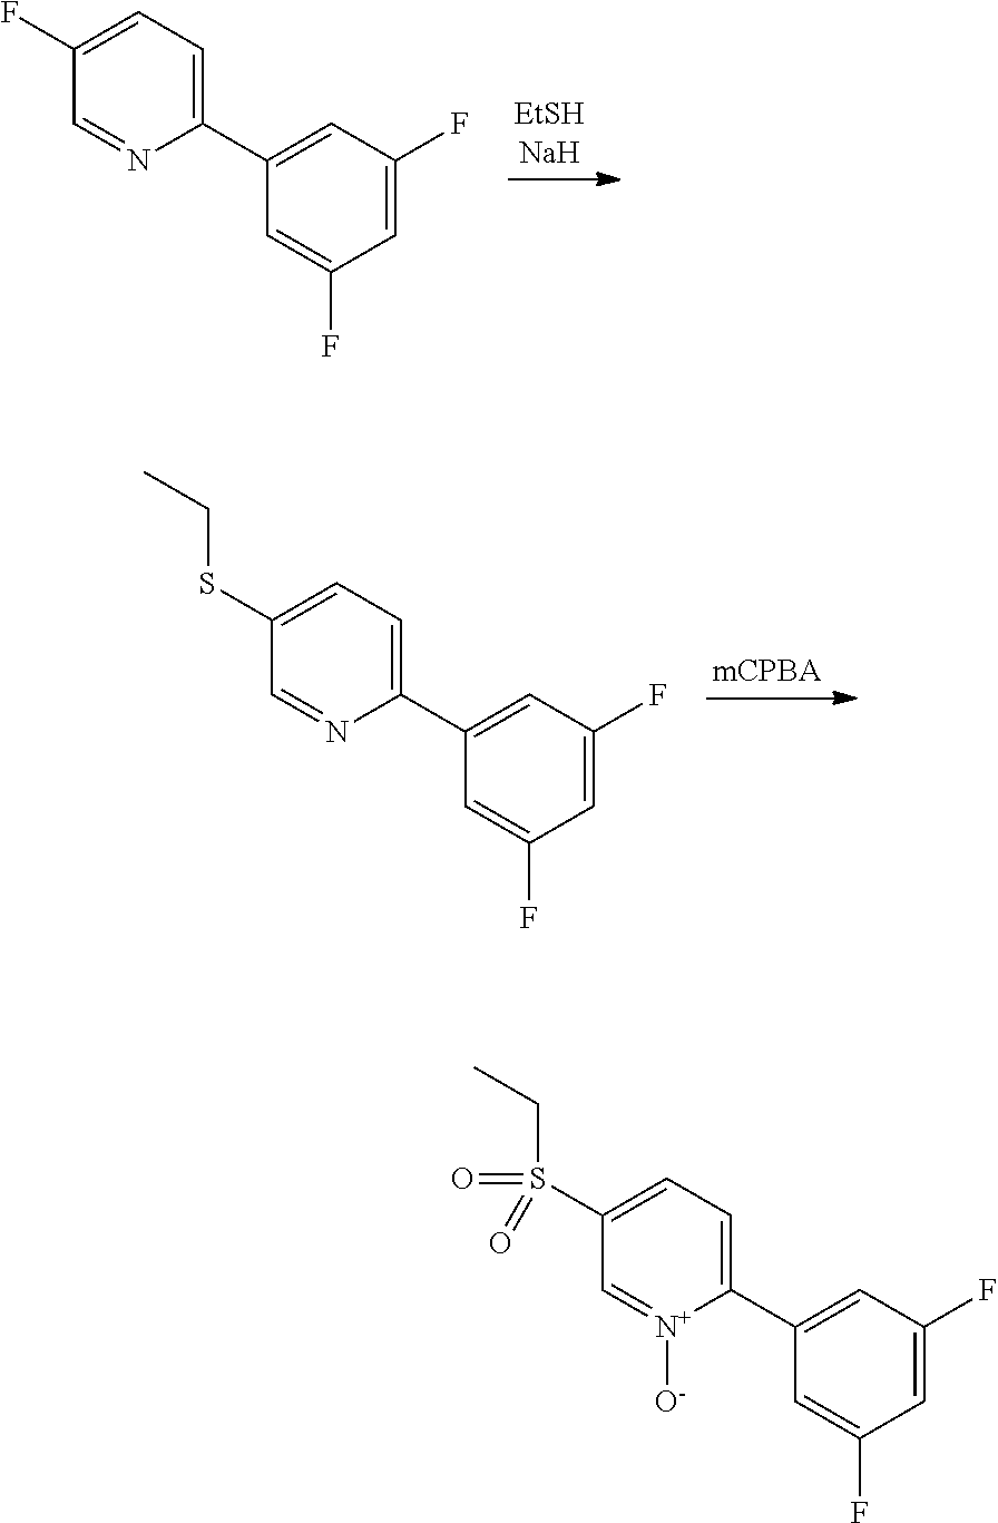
C1(C2=CC(F)=CC(F)=C2)=CC=C(F)C=N1.C1(C2=CC(F)=CC(F)=C2)=CC=C(SCC)C=N1.C1(C2=CC(F)=CC(F)=C2)=CC=C(S(CC)(=O)=O)C=[N+]1[O-]
